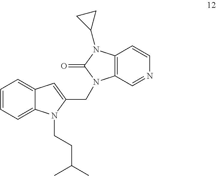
C1=CC=C2C(=C1)C=C(CN1C3=C(C=CN=C3)N(C3CC3)C1=O)N2CCC(C)C
